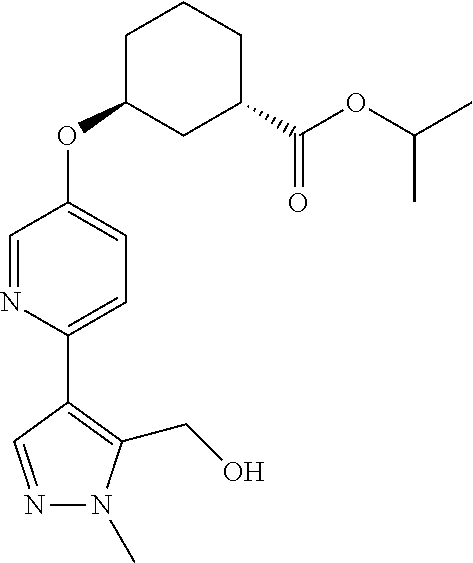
C1=NC(C2=C(CO)N(C)N=C2)=CC=C1OC1CC(C(OC(C)C)=O)CCC1
